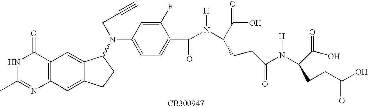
C12=C(C=C3C(=C1)C(N(C1=CC=C(C(=O)N(C(C(O)=O)CCC(=O)N(C(C(O)=O)CCC(O)=O)[H])[H])C(F)=C1)CC#C)CC3)N=C(C)NC2=O
